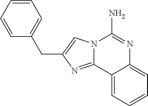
N12C(=NC(CC3=CC=CC=C3)=C1)C1=CC=CC=C1N=C2N
